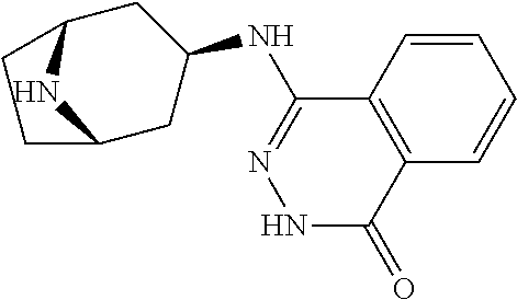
N1C2CC(NC3=NNC(=O)C4=C3C=CC=C4)CC1CC2
